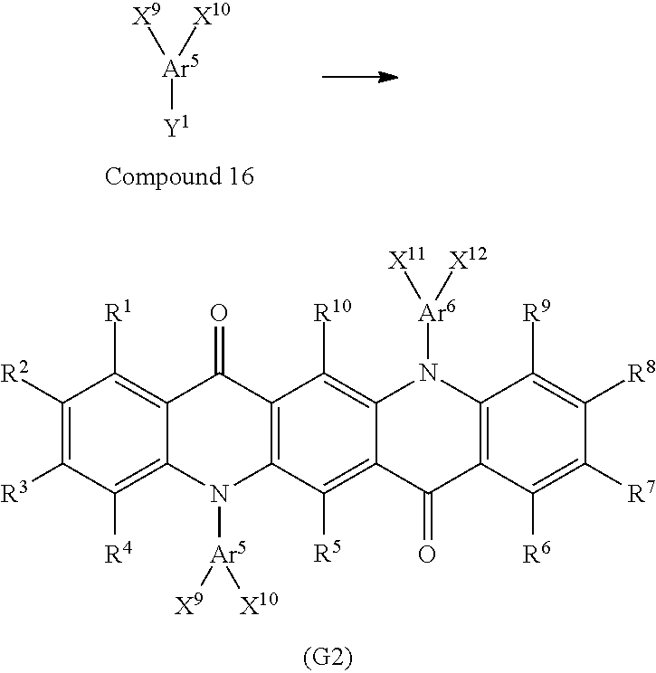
[Y1][Ar5]([X9])[X10].C12=C([R5])C3=C(C([R10])=C1N([Ar6]([X11])[X12])C1=C(C2=O)C([R6])=C([R7])C([R8])=C1[R9])C(=O)C1=C([R1])C([R2])=C([R3])C([R4])=C1N3[Ar5]([X9])[X10]
